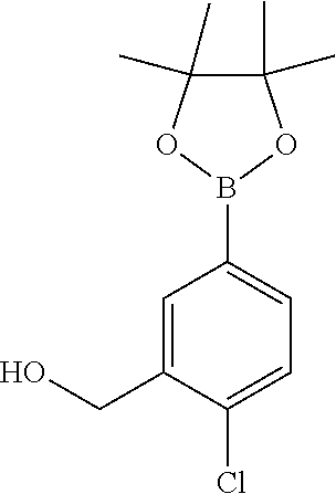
C1=C(CO)C(Cl)=CC=C1B1OC(C)(C)C(C)(C)O1
